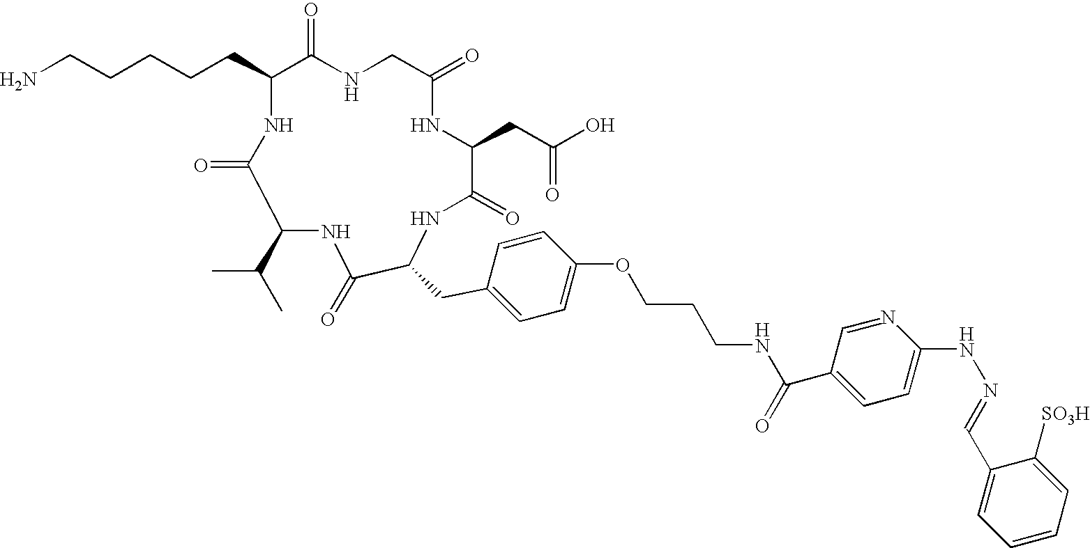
C(CCCCC1C(=O)NCC(=O)NC(CC(O)=O)C(=O)NC(CC2=CC=C(OCCCNC(=O)C3=CC=C(NN=CC4=CC=CC=C4[SO3H])N=C3)C=C2)C(=O)NC(C(C)C)C(=O)N1)N
